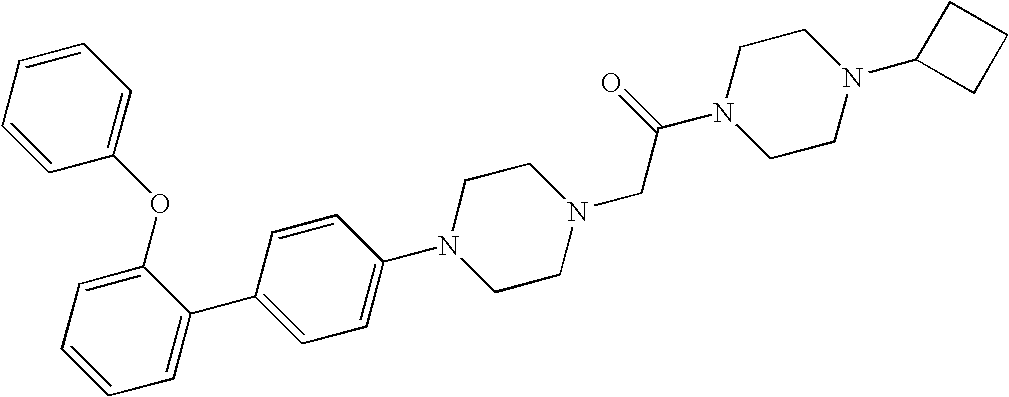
C1=CC(OC2=CC=CC=C2C2=CC=C(N3CCN(CC(N4CCN(C5CCC5)CC4)=O)CC3)C=C2)=CC=C1
